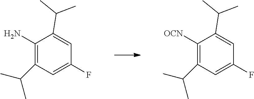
C1(N)=C(C(C)C)C=C(F)C=C1C(C)C.C1([OCN])=C(C(C)C)C=C(F)C=C1C(C)C
